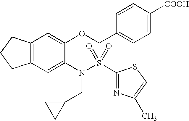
C12=C(C=C(N(S(C3=NC(C)=CS3)(=O)=O)CC3CC3)C(OCC3=CC=C([COOH])C=C3)=C1)CCC2
